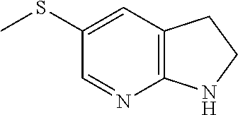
C1=NC2=C(C=C1SC)CCN2
